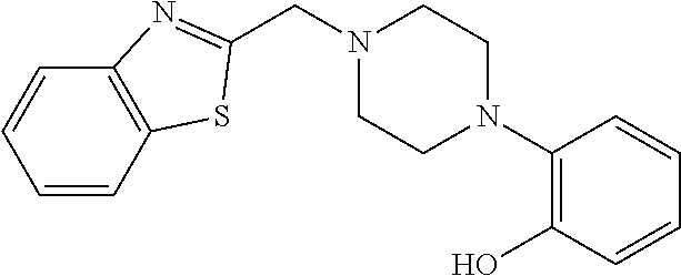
C1=CC2=C(C=C1)N=C(CN1CCN(C3=C(O)C=CC=C3)CC1)S2
